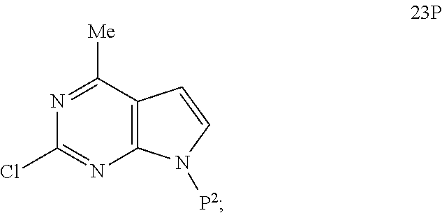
C12=C(C([Me])=NC(Cl)=N1)C=CN2[P2]
